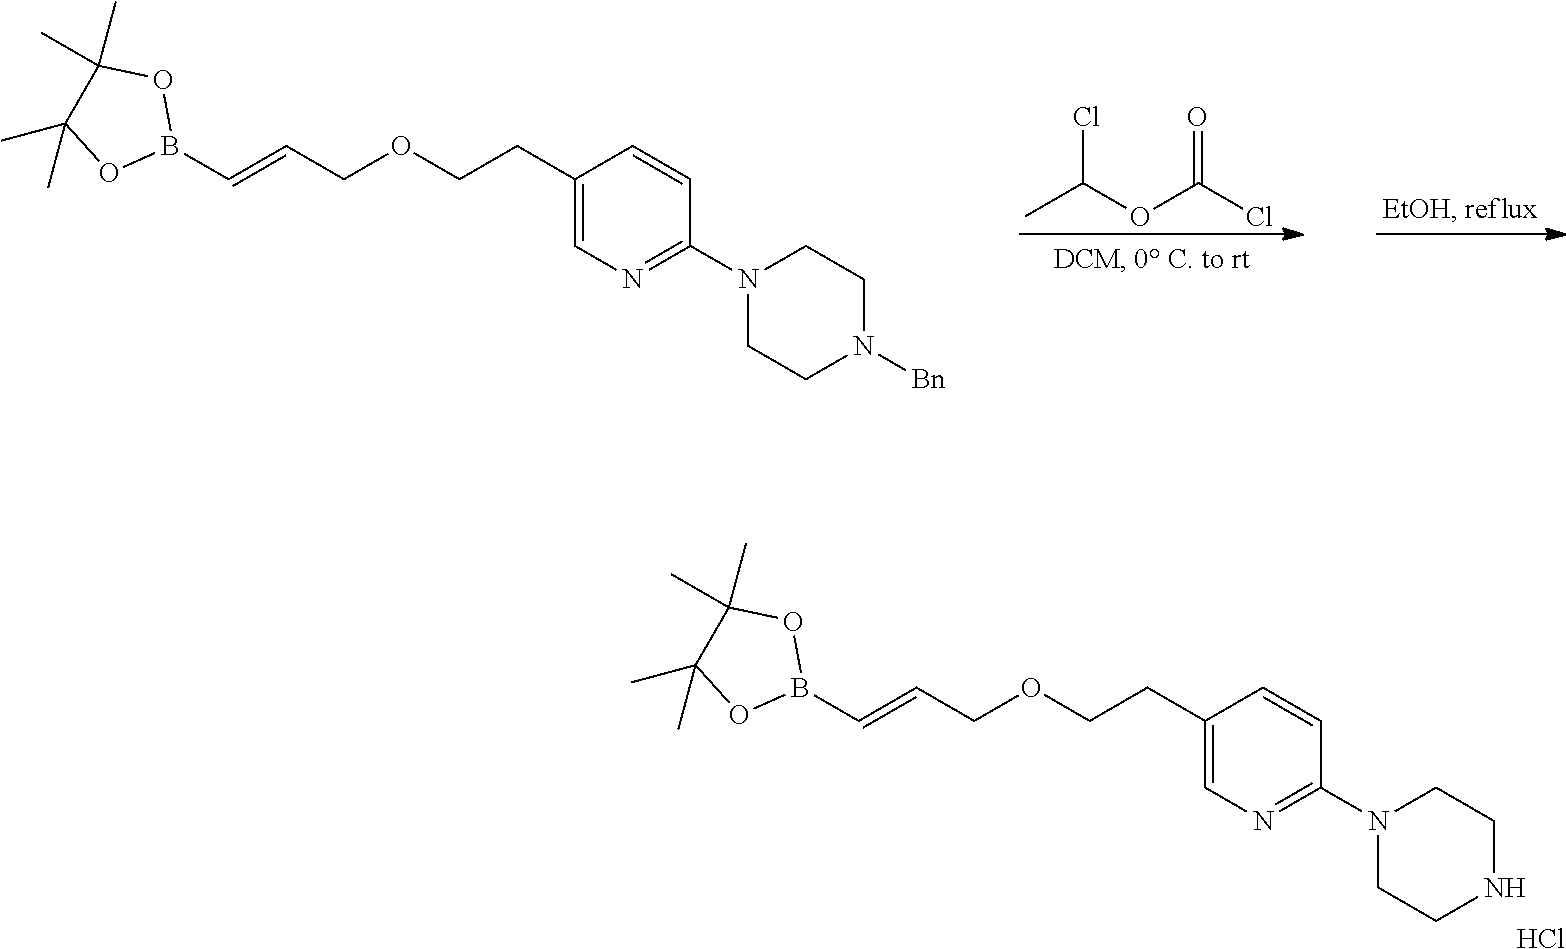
CC(OC(Cl)=O)Cl.C1(CCOCC=CB2OC(C)(C)C(C)(C)O2)=CN=C(N2CCN([Bn])CC2)C=C1.C1(CCOCC=CB2OC(C)(C)C(C)(C)O2)=CN=C(N2CCNCC2)C=C1.Cl
